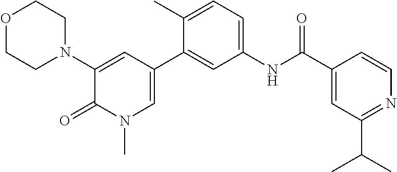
O1CCN(C2=CC(C3=CC(NC(C4=CC(C(C)C)=NC=C4)=O)=CC=C3C)=CN(C)C2=O)CC1
